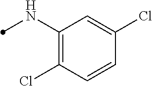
C1(NC)=C(Cl)C=CC(Cl)=C1
